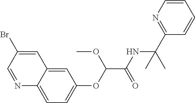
N1=CC(Br)=CC2=CC(OC(C(NC(C3=NC=CC=C3)(C)C)=O)OC)=CC=C12
